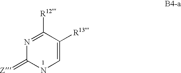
C1=C([R13])C([R12])=NC(=[Z])N1
